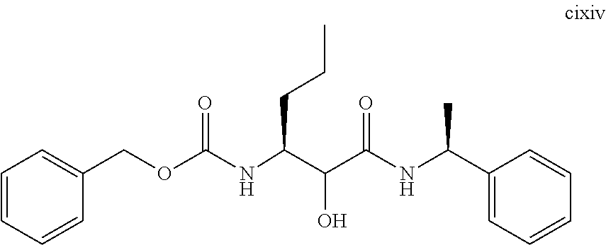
C1(C(C)NC(C(C(CCC)NC(OCC2=CC=CC=C2)=O)O)=O)=CC=CC=C1
